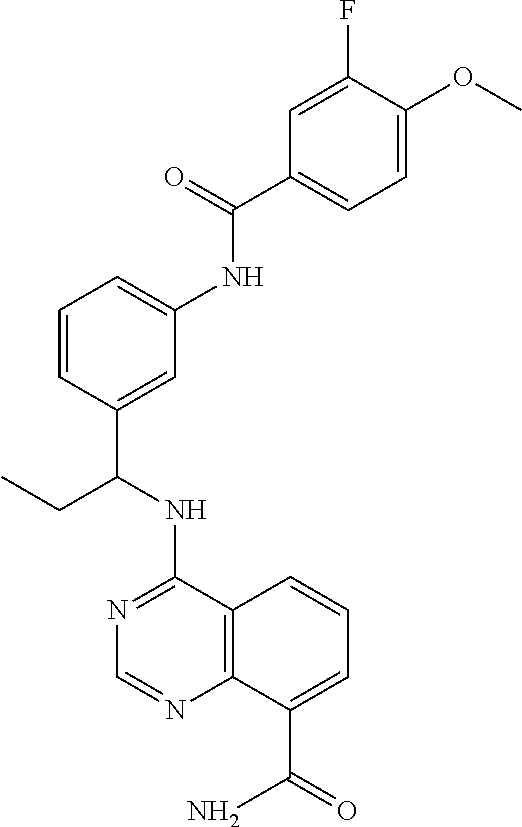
C1(NC(CC)C2=CC(NC(=O)C3=CC=C(OC)C(F)=C3)=CC=C2)=NC=NC2=C1C=CC=C2C(=O)N
